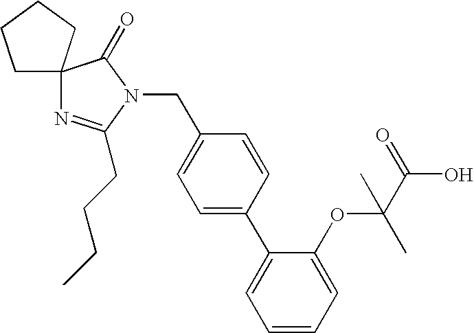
N1=C(CCCC)N(CC2=CC=C(C3=CC=CC=C3OC(C(O)=O)(C)C)C=C2)C(=O)C12CCCC2
